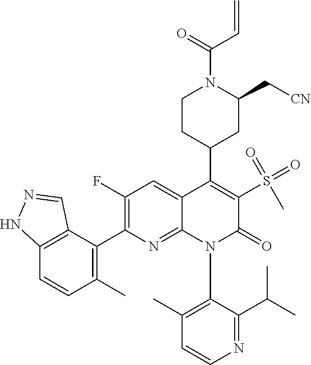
C1=CN=C(C(C)C)C(N2C(=O)C(S(C)(=O)=O)=C(C3CCN(C(=O)C=C)C(C[CN])C3)C3=CC(F)=C(C4=C(C)C=CC5=C4C=NN5)N=C23)=C1C
